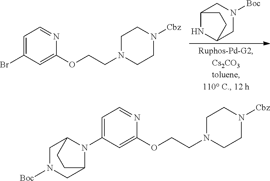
C12NC(CN([Boc])C1)CC2.C1=C(Br)C=C(OCCN2CCN([Cbz])CC2)N=C1.C1=C(N2C3CN([Boc])CC2CC3)C=C(OCCN2CCN([Cbz])CC2)N=C1
